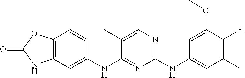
C12=C(C=C(NC3=NC(NC4=CC(C)=C(F)C(OC)=C4)=NC=C3C)C=C1)NC(=O)O2
